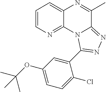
C1=CN=C2C(=C1)N=C(C)C1=NN=C(C3=CC(OC(C)(C)C)=CC=C3Cl)N21
